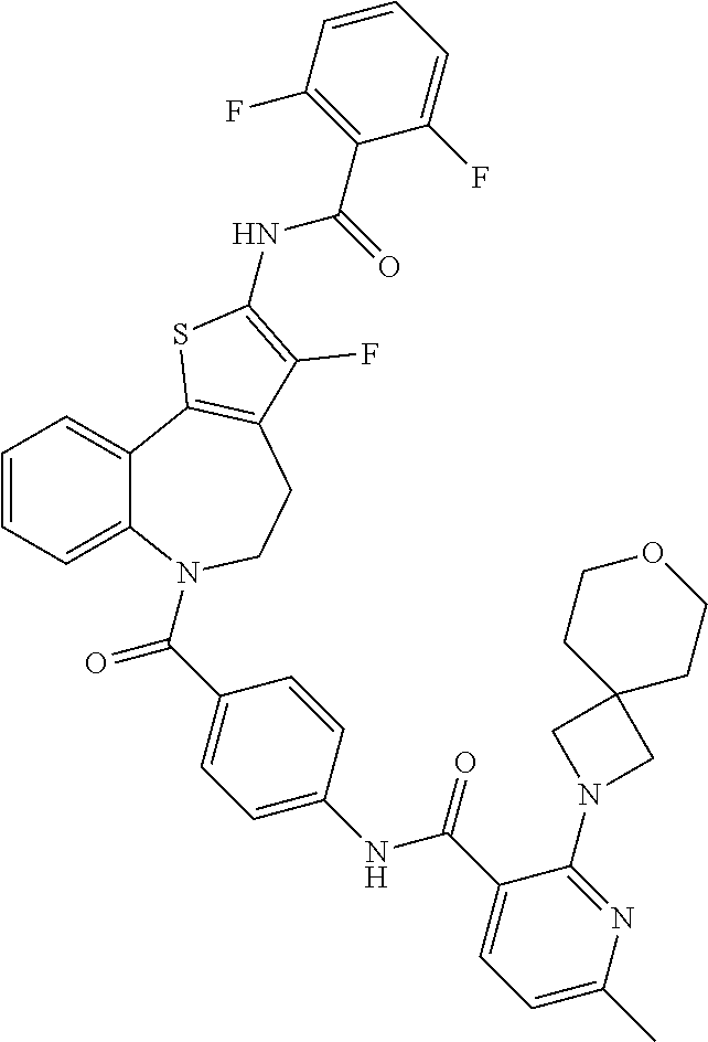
C1=CC=C2C(=C1)C1=C(CCN2C(C2=CC=C(NC(C3=CC=C(C)N=C3N3CC4(C3)CCOCC4)=O)C=C2)=O)C(F)=C(NC(C2=C(F)C=CC=C2F)=O)S1
